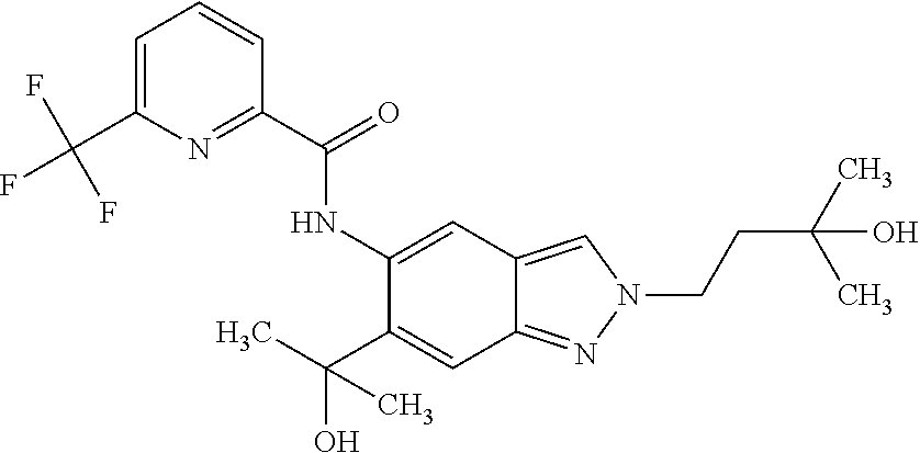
C1(NC(C2=NC(C(F)(F)F)=CC=C2)=O)=CC2=CN(CCC(C)(C)O)N=C2C=C1C(O)(C)C
